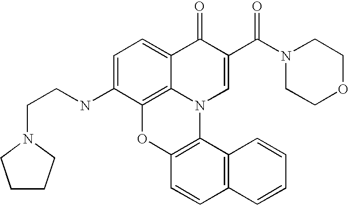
C12=C3C(=CC=C1NCCN1CCCC1)C(=O)C(C(N1CCOCC1)=O)=CN3C1=C(O2)C=CC2=C1C=CC=C2
